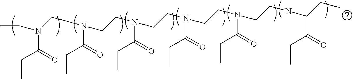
CCN(CN(CCN(CCN(CCN(CCNC(CC)C(=O)CC)C(=O)CC)C(=O)CC)C(=O)CC)C(=O)CC)C(=O)CC
